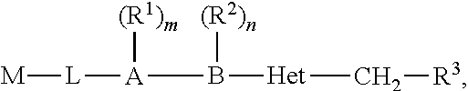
[M][L][A](B([Het]C[R3])[(R2)n])[(R1)m]
